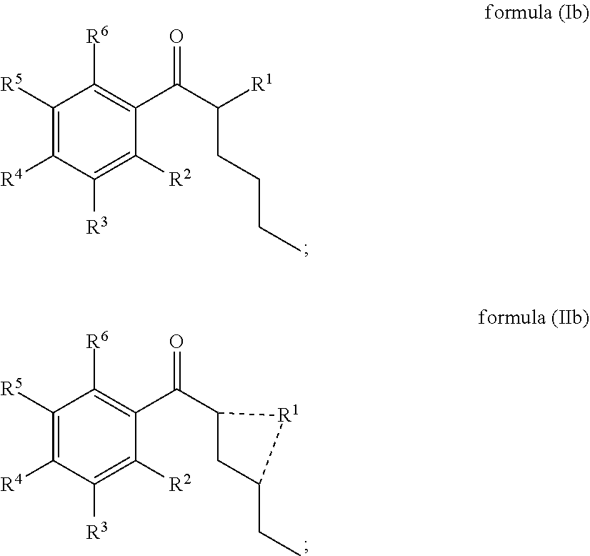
C1([R5])=C([R4])C([R3])=C([R2])C(C(C(CCCC)[R1])=O)=C1[R6].C1([R5])=C([R4])C([R3])=C([R2])C(C(=O)C2CC(CC)[R1]2)=C1[R6]
